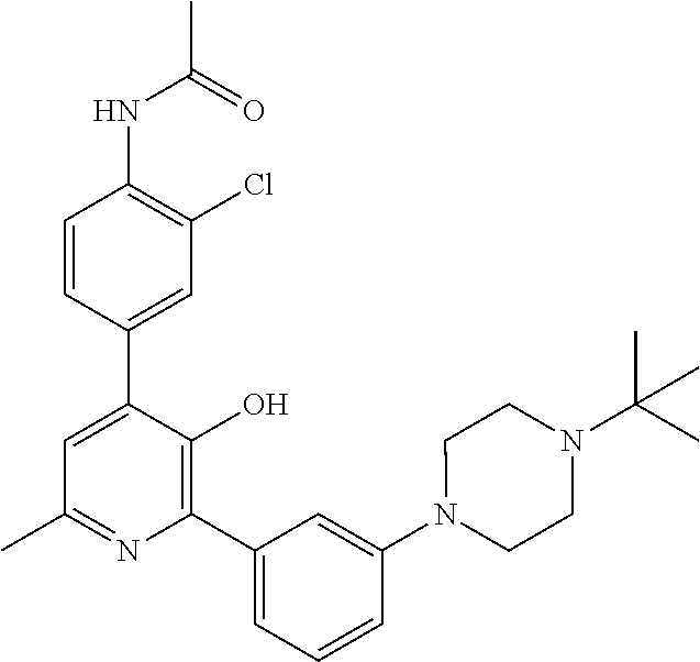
N(C1=C(Cl)C=C(C2=CC(C)=NC(C3=CC=CC(N4CCN(C(C)(C)C)CC4)=C3)=C2O)C=C1)C(C)=O
